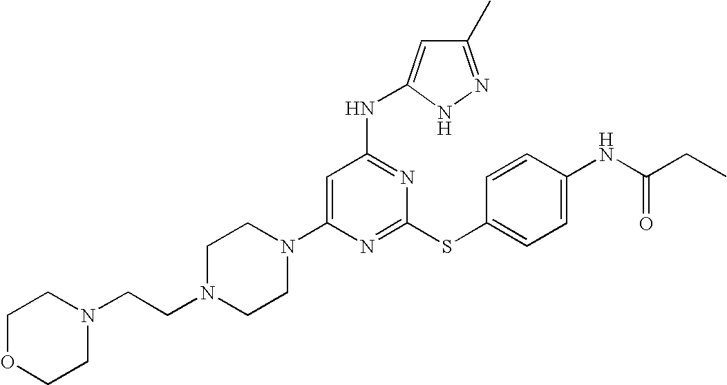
C1N(CCN2CCOCC2)CCN(C2=CC(NC3=CC(C)=NN3)=NC(SC3=CC=C(NC(=O)CC)C=C3)=N2)C1
